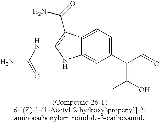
C12=CC=C(C(C(=O)C)=C(O)C)C=C1NC(NC(N)=O)=C2C(=O)N
